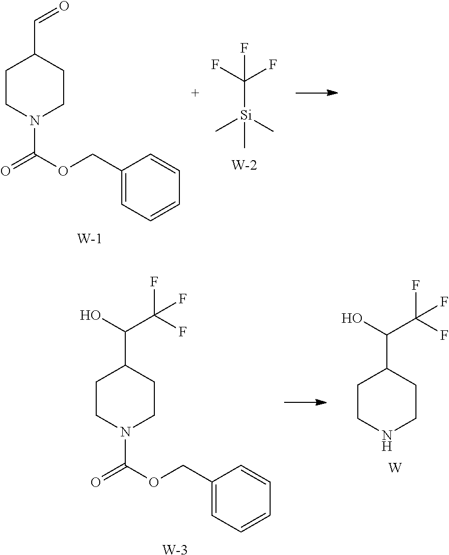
O=CC1CCN(C(OCC2=CC=CC=C2)=O)CC1.[W].C(F)([Si](C)(C)C)(F)F.[W].C(C(C1CCN(C(OCC2=CC=CC=C2)=O)CC1)O)(F)(F)F.[W].C(C(C1CCNCC1)O)(F)(F)F.[W]
